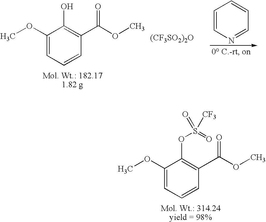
C1(OC)=CC=CC(C(OC)=O)=C1OS(=O)(=O)[CF3].C1=CN=CC=C1.C1(OC)=CC=CC(C(OC)=O)=C1O.[(CF3SO2)2O]
